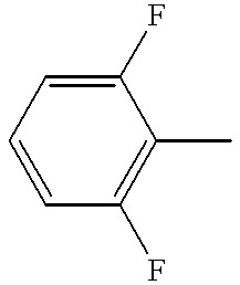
C1(F)=CC=CC(F)=C1C
